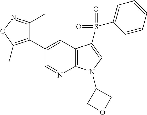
C1(C2=CC3=C(N=C2)N(C2COC2)C=C3S(C2=CC=CC=C2)(=O)=O)=C(C)ON=C1C
